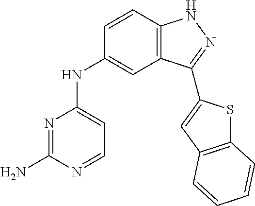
N1=C(N)N=CC=C1NC1=CC2=C(C=C1)NN=C2C1=CC2=C(S1)C=CC=C2
